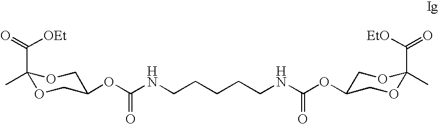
C1(C(=O)[OEt])(C)OCC(OC(NCCCCCNC(OC2COC(C)(C([EtO])=O)OC2)=O)=O)CO1
